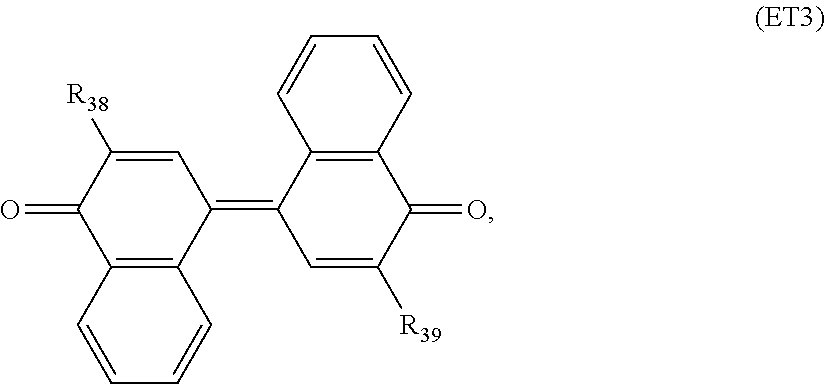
C1([R38])=CC(=C2C3=C(C(=O)C([R39])=C2)C=CC=C3)C2=C(C1=O)C=CC=C2
